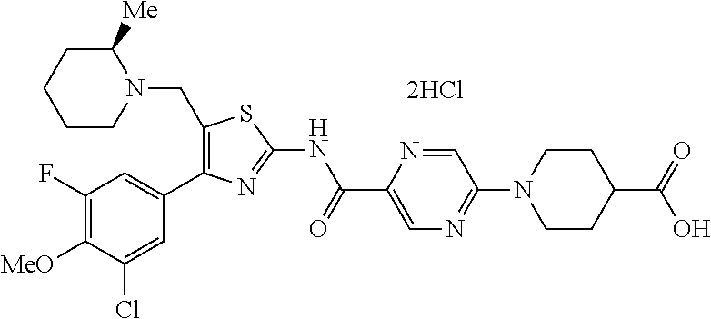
C1(F)=C([MeO])C(Cl)=CC(C2=C(CN3C([Me])CCCC3)SC(NC(C3=CN=C(N4CCC(C(=O)O)CC4)C=N3)=O)=N2)=C1.[2HCl]
